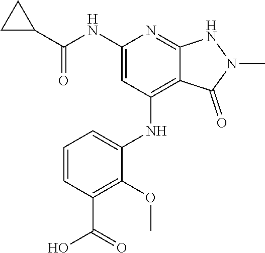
C(NC1=CC(NC2=CC=CC(C(=O)O)=C2OC)=C2C(=N1)NN(C)C2=O)(C1CC1)=O
